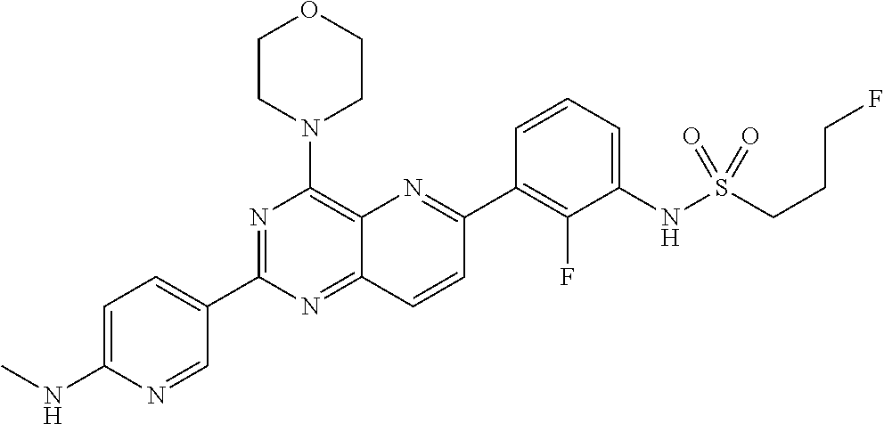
C1=C(NC)N=CC(C2=NC(N3CCOCC3)=C3C(=N2)C=CC(C2=C(F)C(NS(=O)(=O)CCCF)=CC=C2)=N3)=C1
